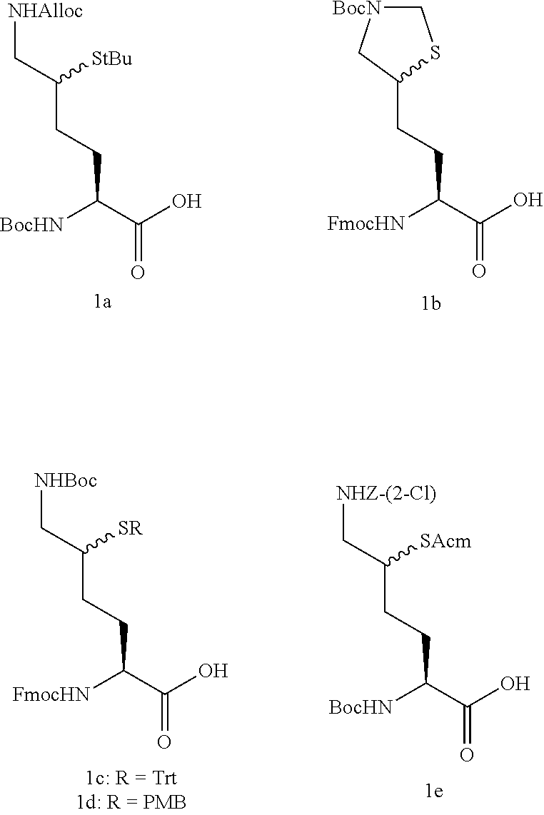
[NHAlloc]CC(CCC(C(O)=O)[BocHN])[StBu].C(CC(C(O)=O)[FmocHN])C1C[BocN]CS1.[NHBoc]CC(CCC(C(O)=O)[FmocHN])[SR].[NHZ-(2-Cl)]CC(CCC(C(O)=O)[BocHN])[SAcm]
